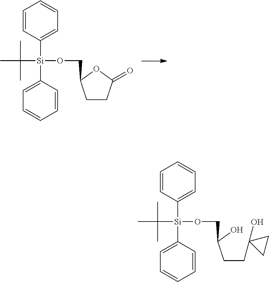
C1CC(=O)OC1CO[Si](C(C)(C)C)(C1=CC=CC=C1)C1=CC=CC=C1.C(CC1(O)CC1)C(O)CO[Si](C(C)(C)C)(C1=CC=CC=C1)C1=CC=CC=C1
